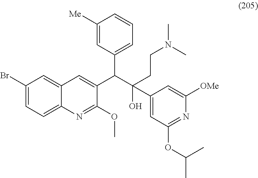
C1(Br)=CC=C2C(=C1)C=C(C(C(O)(C1=CC(OC(C)C)=NC([OMe])=C1)CCN(C)C)C1=CC=CC([Me])=C1)C(OC)=N2
